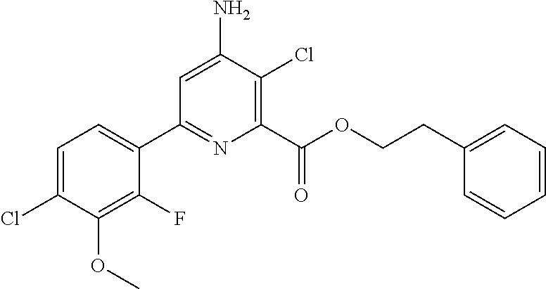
C1=C(Cl)C(OC)=C(F)C(C2=NC(C(OCCC3=CC=CC=C3)=O)=C(Cl)C(N)=C2)=C1
